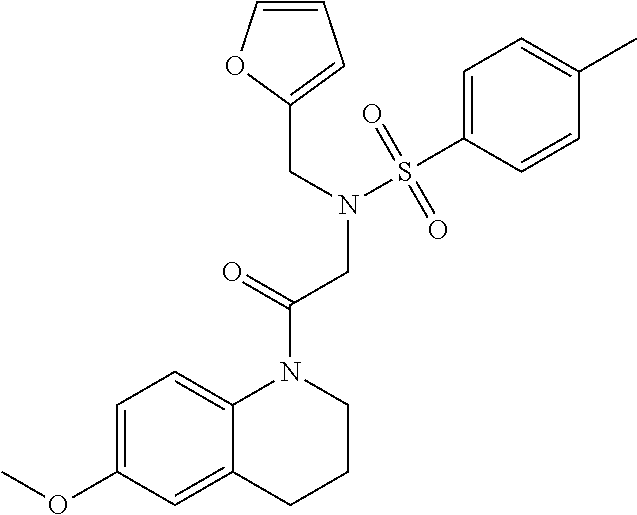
C1=C(OC)C=C2C(=C1)N(C(=O)CN(S(C1=CC=C(C)C=C1)(=O)=O)CC1=CC=CO1)CCC2
